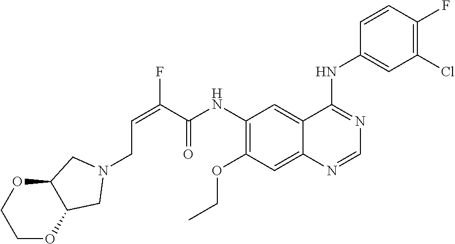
C(NC1=C(OCC)C=C2C(=C1)C(NC1=CC(Cl)=C(F)C=C1)=NC=N2)(=O)C(=CCN1CC2OCCOC2C1)F
